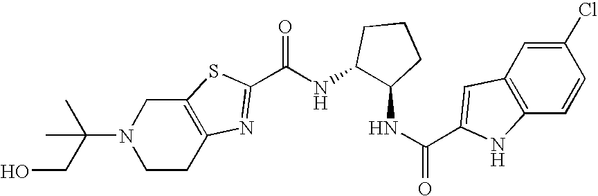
N1(C(CO)(C)C)CCC2=C(C1)SC(C(NC1C(NC(=O)C3=CC4=C(C=CC(Cl)=C4)N3)CCC1)=O)=N2
